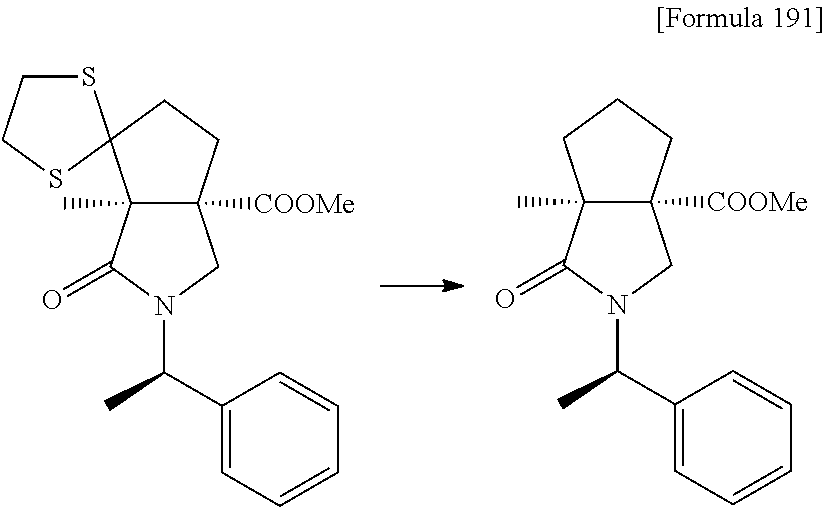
C12(C)C([COOMe])(CCC1)CN(C(C1=CC=CC=C1)C)C2=O.C12(C)C([COOMe])(CCC13SCCS3)CN(C(C1=CC=CC=C1)C)C2=O
